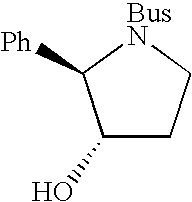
C1(O)CC[BusN]C1[Ph]
